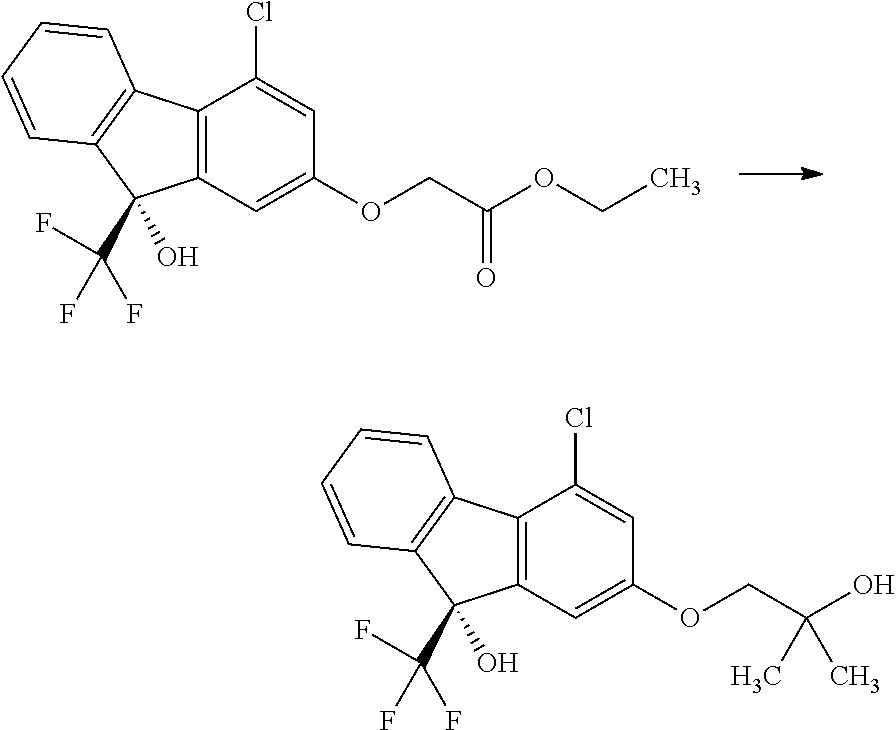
ClC1=CC(OCC(OCC)=O)=CC2=C1C1=C(C2(C(F)(F)F)O)C=CC=C1.ClC1=CC(OCC(O)(C)C)=CC2=C1C1=C(C2(C(F)(F)F)O)C=CC=C1
